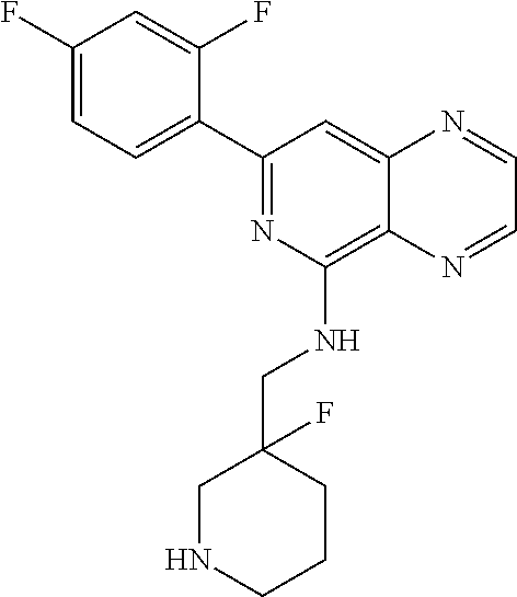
C1(C2=NC(NCC3(F)CNCCC3)=C3C(=C2)N=CC=N3)=CC=C(F)C=C1F
